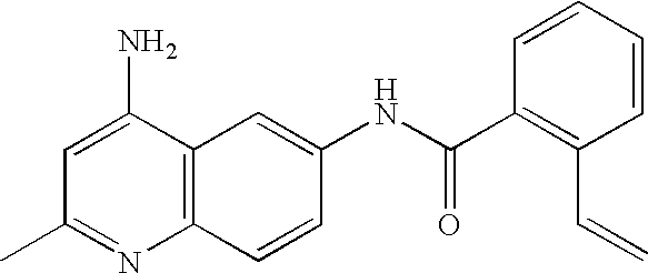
C12=C(C(N)=CC(C)=N1)C=C(NC(C1=C(C=C)C=CC=C1)=O)C=C2
